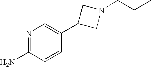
N1=C(N)C=CC(C2CN(CCC)C2)=C1
